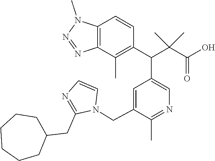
C12=C(C(C)=C(C(C(C(O)=O)(C)C)C3=CN=C(C)C(CN4C=CN=C4CC4CCCCCC4)=C3)C=C1)N=NN2C
